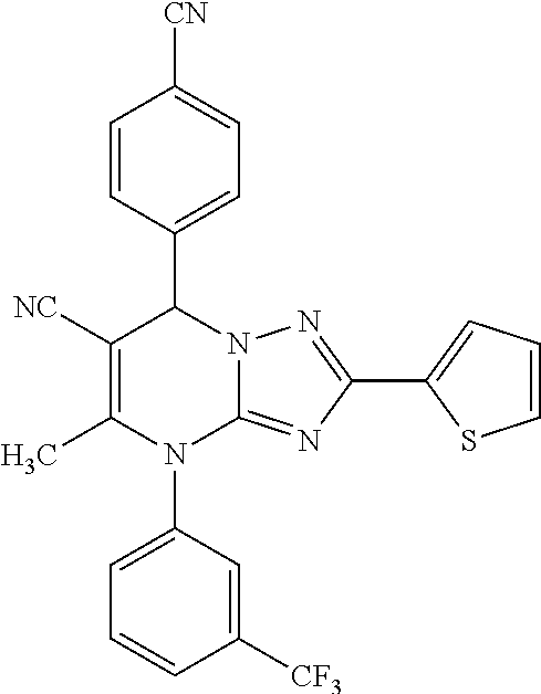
C1=CC(C2C([NC])=C(C)N(C3=CC=CC([CF3])=C3)C3=NC(C4=CC=CS4)=NN23)=CC=C1[CN]
